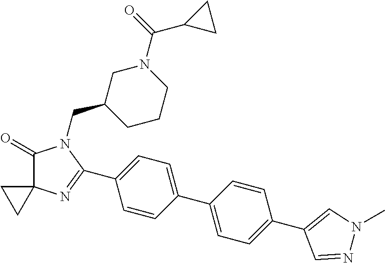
C1(=O)C2(N=C(C3=CC=C(C4=CC=C(C5=CN(C)N=C5)C=C4)C=C3)N1CC1CCCN(C(=O)C3CC3)C1)CC2
